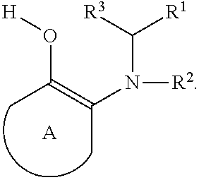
O(C(=C(N(C([R1])[R3])[R2])C)C)[H].[A]
